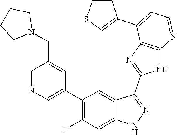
C1=NC=C(C2=C(F)C=C3C(=C2)C(C2=NC4=C(N2)N=CC=C4C2=CSC=C2)=NN3)C=C1CN1CCCC1
